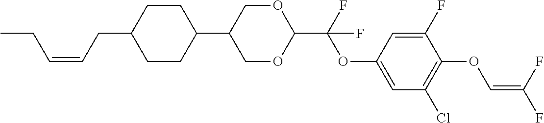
C1CC(C2COC(C(F)(OC3=CC(Cl)=C(OC=C(F)F)C(F)=C3)F)OC2)CCC1CC=CCC
